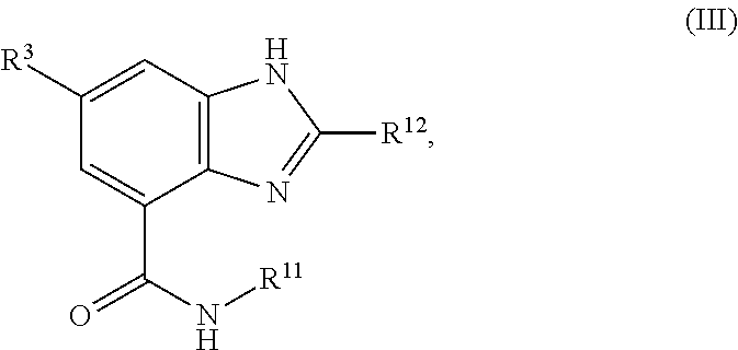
C1=C([R3])C=C(C(N[R11])=O)C2=C1NC([R12])=N2
